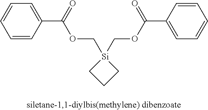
[Si]1(COC(C2=CC=CC=C2)=O)(COC(C2=CC=CC=C2)=O)CCC1
